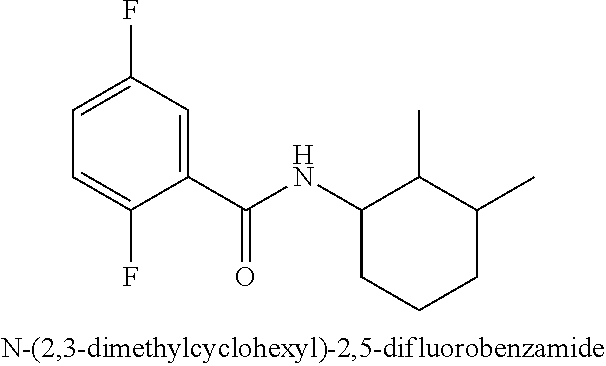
C1(F)=CC=C(F)C(C(NC2CCCC(C)C2C)=O)=C1
